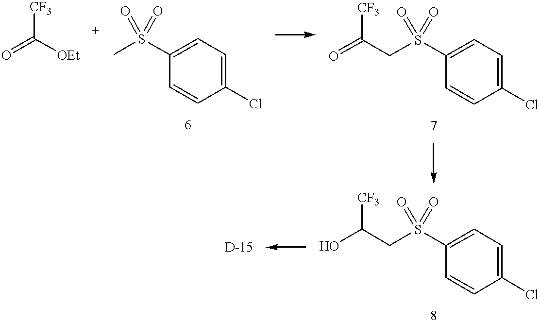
O=C([OEt])[CF3].CS(C1=CC=C(Cl)C=C1)(=O)=O.C(S(C1=CC=C(Cl)C=C1)(=O)=O)C(=O)[CF3].C(S(C1=CC=C(Cl)C=C1)(=O)=O)C(O)[CF3]
